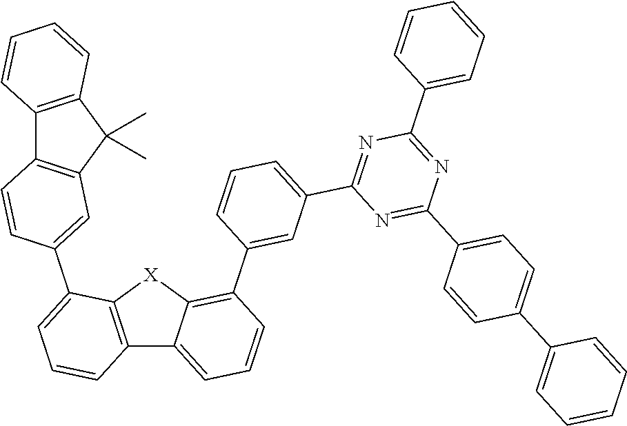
C12=C(C(C)(C)C3=C1C=CC(C1=CC=CC4=C1[X]C1=C(C5=CC(C6=NC(C7=CC=CC=C7)=NC(C7=CC=C(C8=CC=CC=C8)C=C7)=N6)=CC=C5)C=CC=C41)=C3)C=CC=C2
